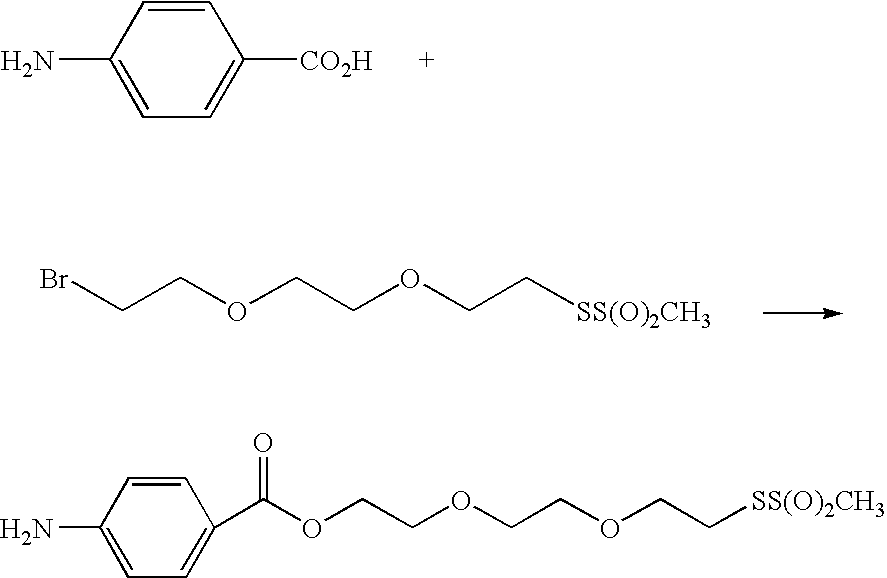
C1=CC(N)=CC=C1[CO2H].C(COCCOCC[SS(O)2CH3])Br.NC1=CC=C(C(OCCOCCOCC[SS(O)2CH3])=O)C=C1
